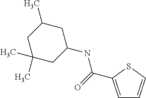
C1(C)(C)CC(NC(=O)C2=CC=CS2)CC(C)C1
